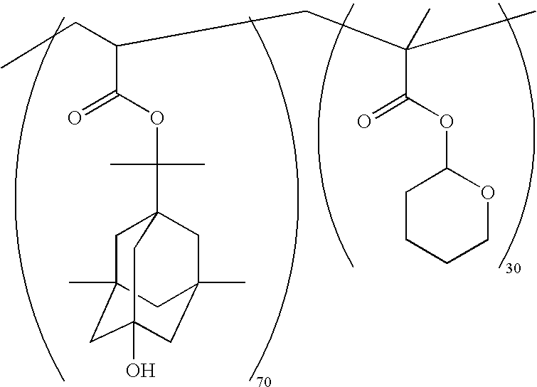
C1C2(C)CC3(O)CC(C)(CC1(C(OC(=O)C(CC(C)(C(OC1CCCCO1)=O)C)CC)(C)C)C3)C2
